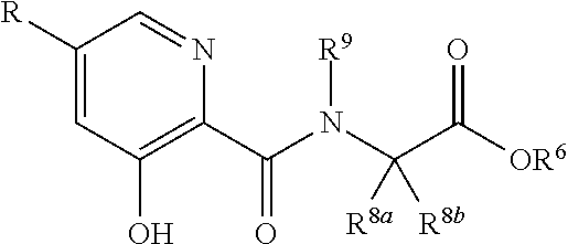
[R]C1=CC(O)=C(C(N(C(C([OR6])=O)([R8a])[R8b])[R9])=O)N=C1
